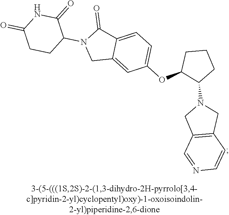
C12=C(C=NC=C1)CN(C1CCCC1OC1=CC=C3C(=C1)CN(C1C(=O)NC(=O)CC1)C3=O)C2
